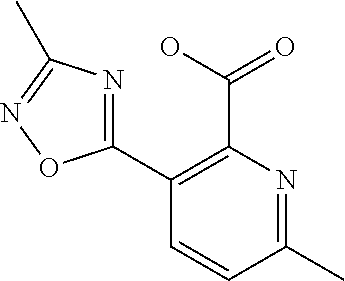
C1(C2=NC(C)=NO2)=C(C(=O)O)N=C(C)C=C1
